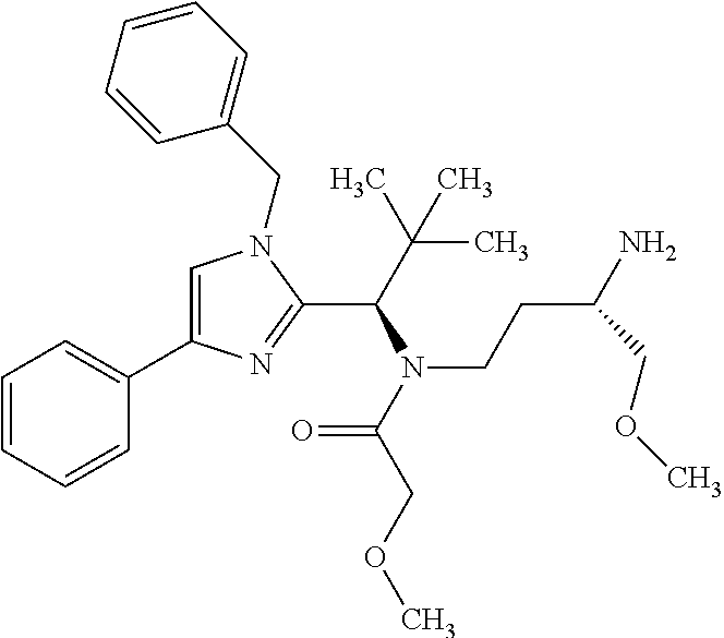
C1=C(C2=CC=CC=C2)N=C(C(C(C)(C)C)N(C(COC)=O)CCC(N)COC)N1CC1=CC=CC=C1
